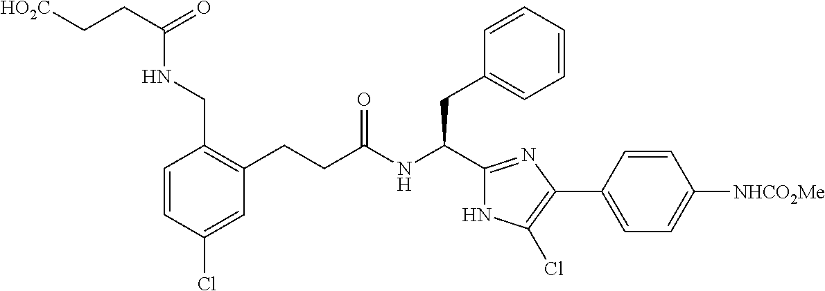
C1(Cl)=CC(CCC(NC(CC2=CC=CC=C2)C2=NC(C3=CC=C([NHCO2Me])C=C3)=C(Cl)N2)=O)=C(CNC(CC[HO2C])=O)C=C1
